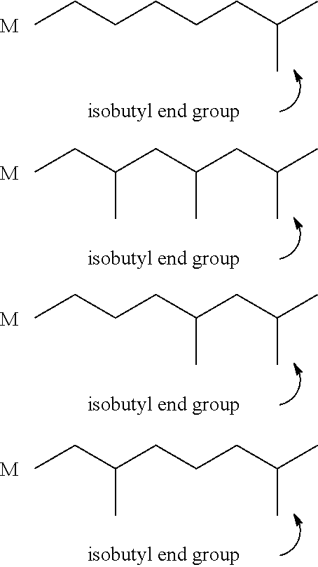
C(CCCC(C)C)CC.[M].C(CC(CC(C)C)C)(CC)C.[M].C(CC(CC(C)C)C)CC.[M].C(CCCC(C)C)(CC)C.[M]
